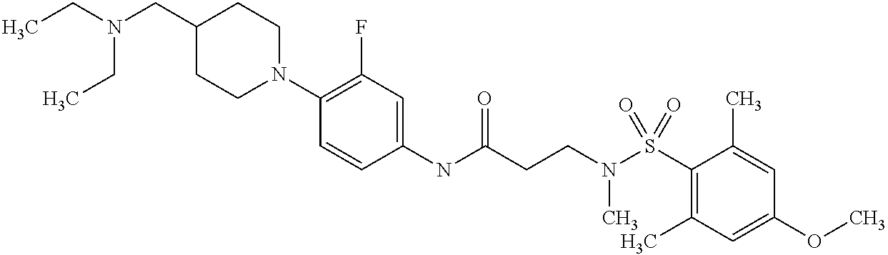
C1(NC(CCN(S(C2=C(C)C=C(OC)C=C2C)(=O)=O)C)=O)=CC(F)=C(N2CCC(CN(CC)CC)CC2)C=C1
